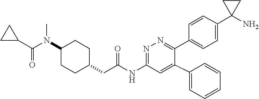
C1=CC(C2(N)CC2)=CC=C1C1=NN=C(NC(CC2CCC(N(C(=O)C3CC3)C)CC2)=O)C=C1C1=CC=CC=C1
